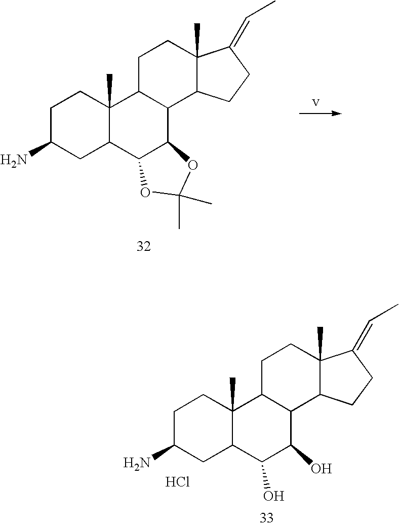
C1C(N)CC2C(C)(C1)C1C(C3C2OC(C)(C)O3)C2C(C)(CC1)C(=CC)CC2.C1C(N)CC2C(C)(C1)C1C(C(O)C2O)C2C(C)(CC1)C(=CC)CC2.Cl
